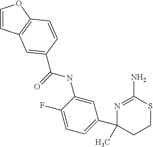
C1=CC2=C(O1)C=CC(C(=O)NC1=CC(C3(C)N=C(N)SCC3)=CC=C1F)=C2
